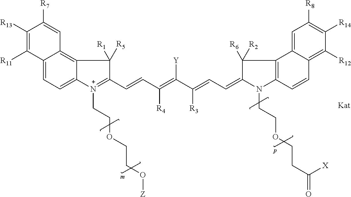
C12=C3C(=CC=C1[N+](CCOCCO[Z])=C(C=CC(=C(C(=CC=C1C([R6])([R2])C4=C(N1CCOCCC(=O)[X])C=CC1=C([R12])C([R14])=C([R8])C=C41)[R3])[Y])[R4])C2([R1])[R5])C([R11])=C([R13])C([R7])=C3
